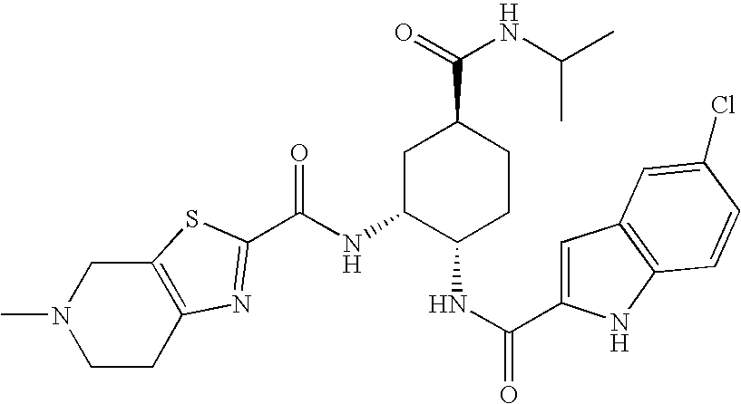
N(C1C(NC(=O)C2=CC3=C(N2)C=CC(Cl)=C3)CCC(C(=O)NC(C)C)C1)C(=O)C1=NC2=C(CN(C)CC2)S1
